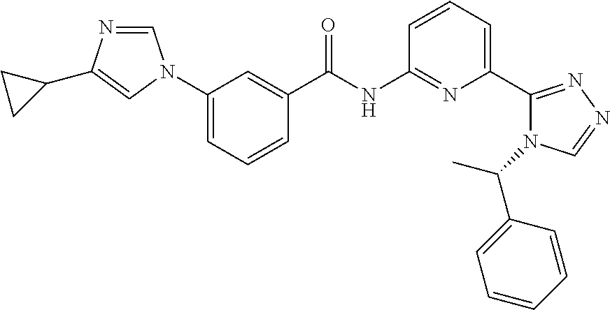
C1(N2C=NC(C3CC3)=C2)=CC=CC(C(NC2=NC(C3=NN=CN3C(C)C3=CC=CC=C3)=CC=C2)=O)=C1
